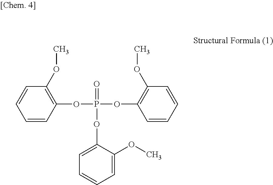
C1=CC(OP(=O)(OC2=CC=CC=C2OC)OC2=C(OC)C=CC=C2)=C(OC)C=C1
